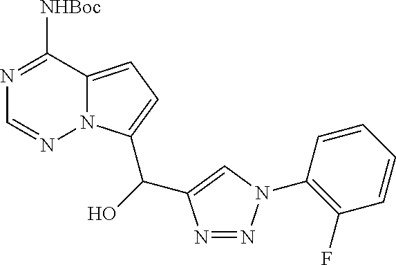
N1=C([NHBoc])C2=CC=C(C(C3=CN(C4=C(F)C=CC=C4)N=N3)O)N2N=C1
